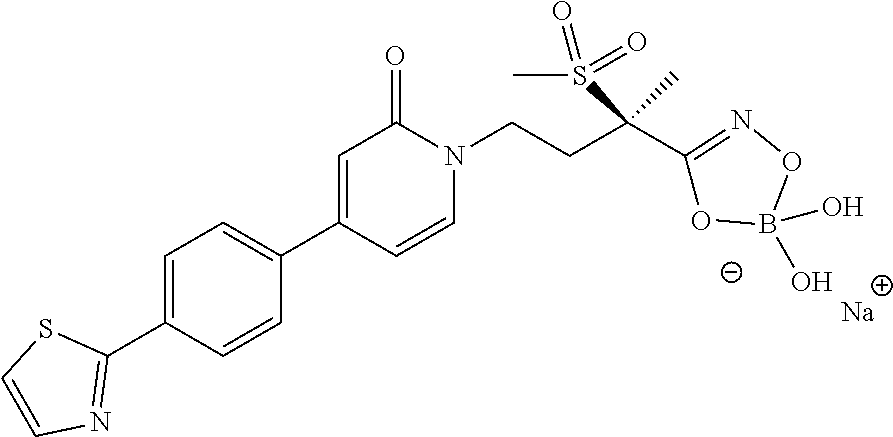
[Na].C1(C2=CC=C(C3=CC(=O)N(CCC(C4=NOB(O)(O)O4)(C)S(C)(=O)=O)C=C3)C=C2)=NC=CS1
